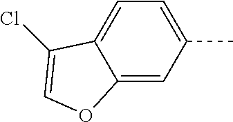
C12=CC(C)=CC=C1C(Cl)=CO2
